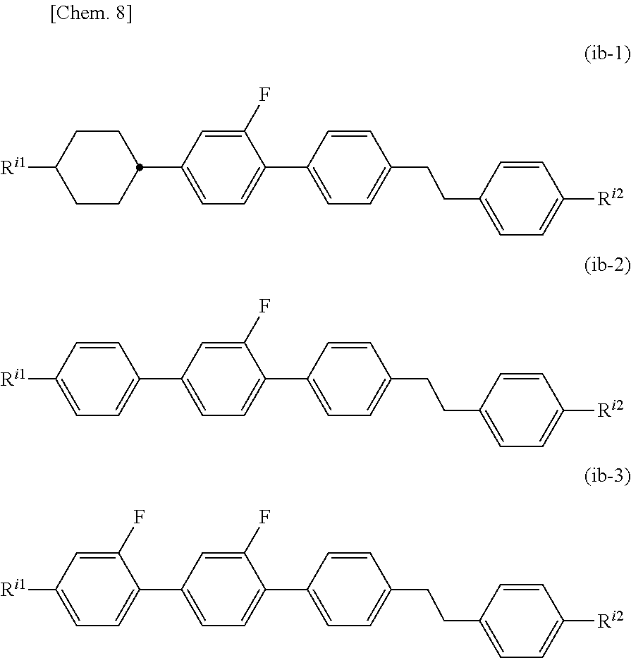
C1(C2=CC=C(C3CCC([Ri1])CC3)C=C2F)=CC=C(CCC2=CC=C([Ri2])C=C2)C=C1.C1(C2=CC=C(C3=CC=C([Ri1])C=C3)C=C2F)=CC=C(CCC2=CC=C([Ri2])C=C2)C=C1.C1(C2=CC=C(C3=CC=C([Ri1])C=C3F)C=C2F)=CC=C(CCC2=CC=C([Ri2])C=C2)C=C1
